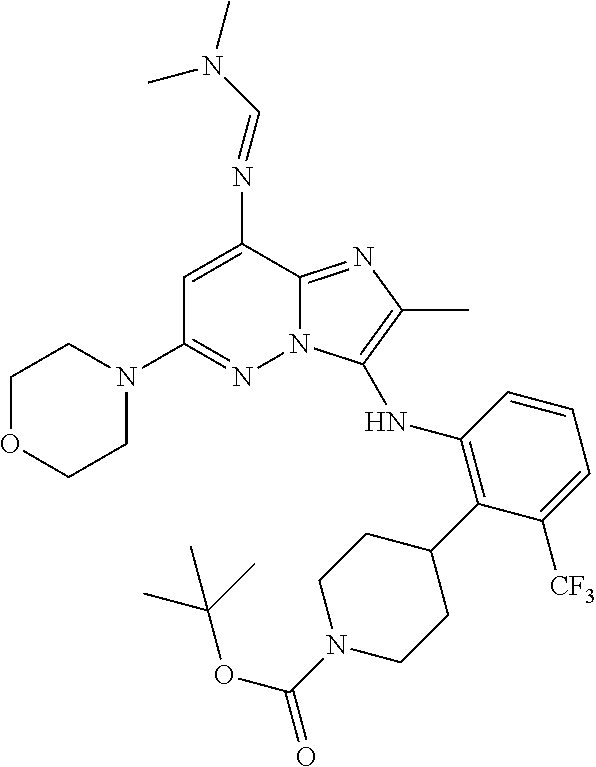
C1=C(N=CN(C)C)C2=NC(C)=C(NC3=C(C4CCN(C(OC(C)(C)C)=O)CC4)C([CF3])=CC=C3)N2N=C1N1CCOCC1
